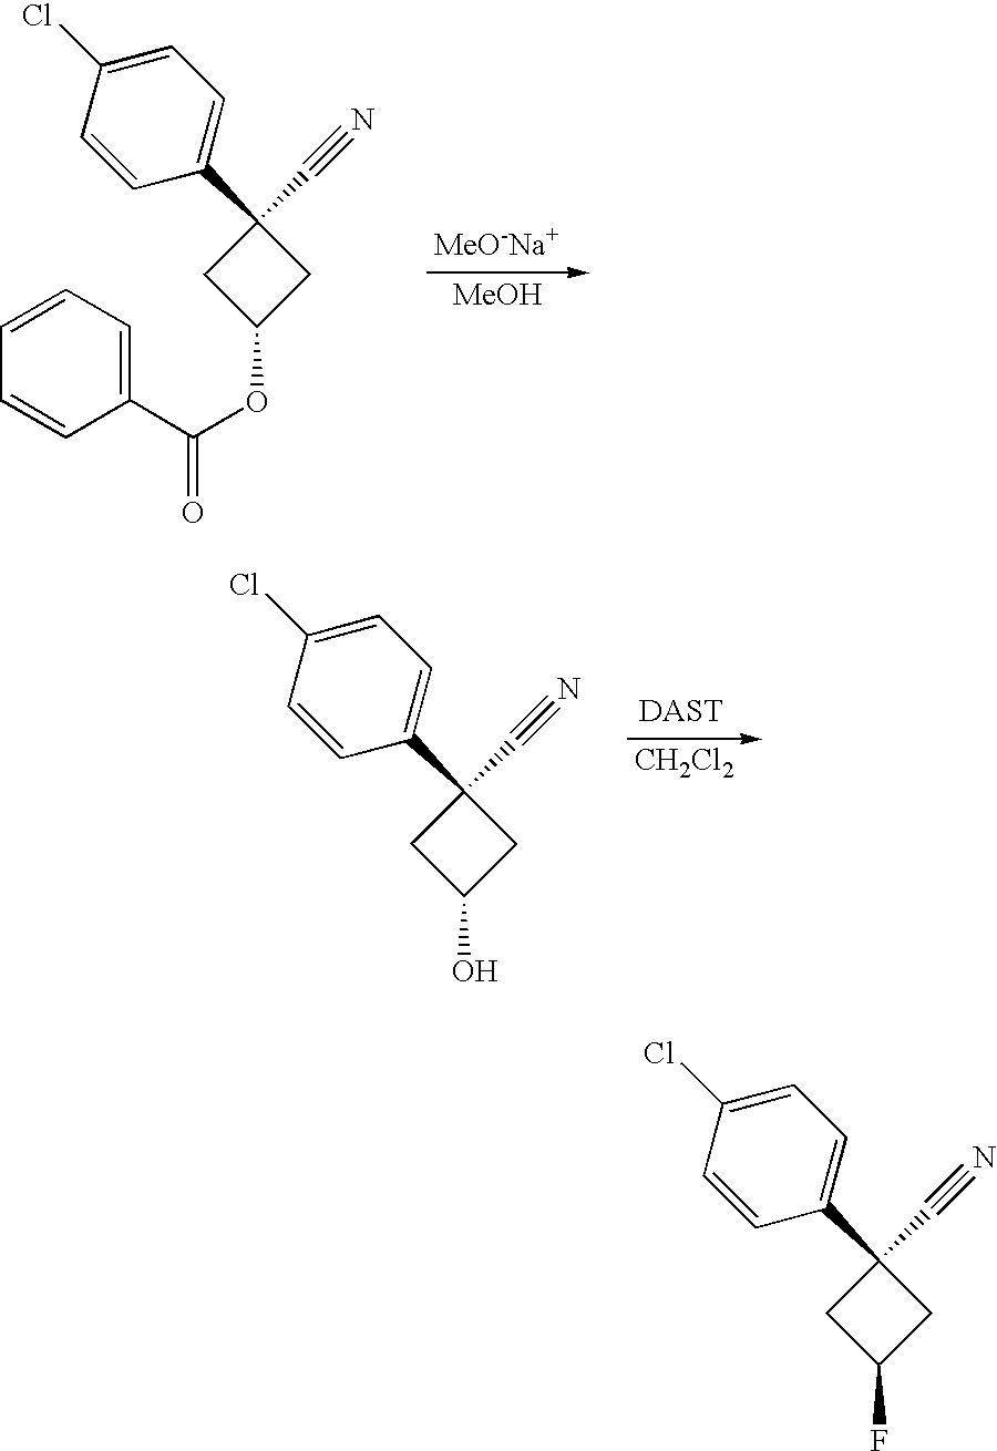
[MeO-Na+].[MeOH].C1(C2(C#N)CC(OC(=O)C3=CC=CC=C3)C2)=CC=C(Cl)C=C1.C1(C2(C#N)CC(O)C2)=CC=C(Cl)C=C1.[CH2Cl2].C1(C2(C#N)CC(F)C2)=CC=C(Cl)C=C1
